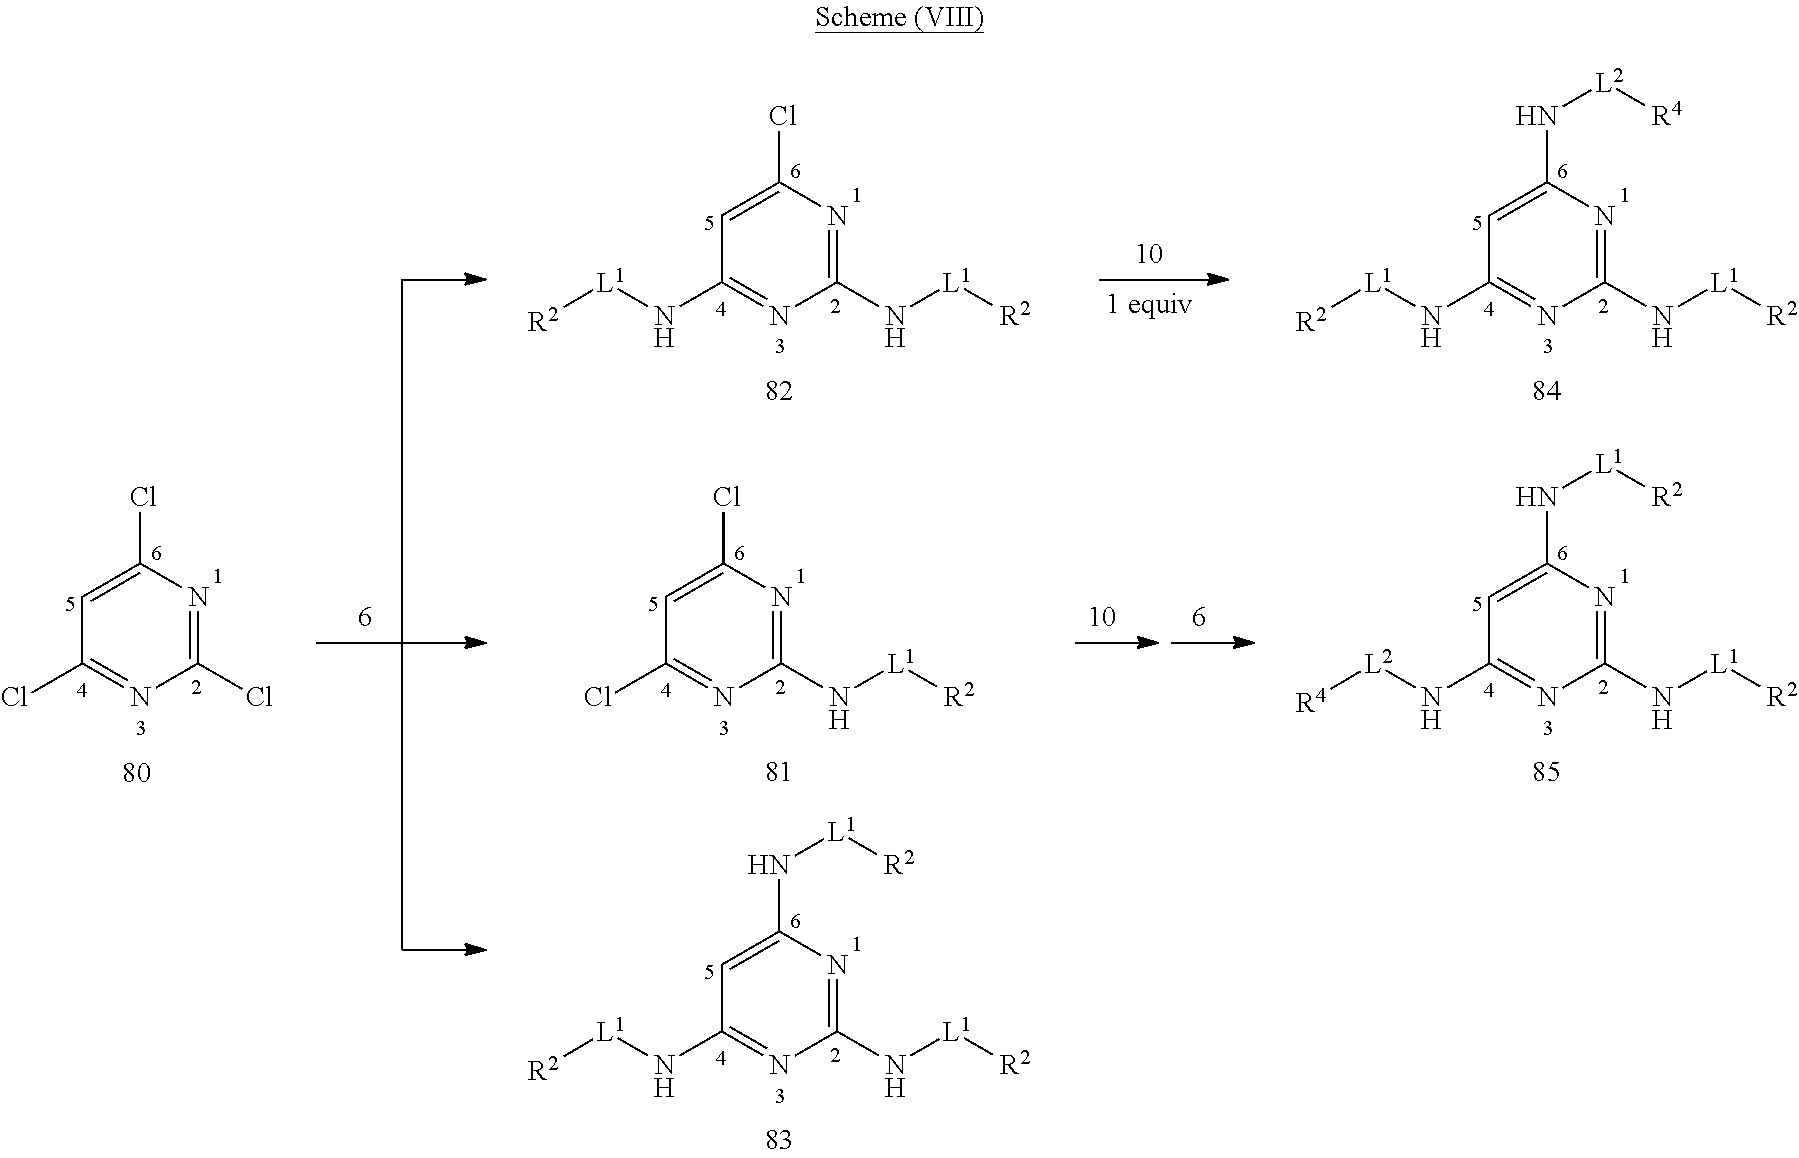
C1=C(N[L2][R4])N=C(N[L1][R2])N=C1N[L1][R2].C1=C(N[L1][R2])N=C(N[L1][R2])N=C1N[L2][R4].C1=C(Cl)N=C(N[L1][R2])N=C1N[L1][R2].C1=C(N[L1][R2])N=C(N[L1][R2])N=C1N[L1][R2].C1=C(Cl)N=C(N[L1][R2])N=C1Cl.C1=C(Cl)N=C(Cl)N=C1Cl
